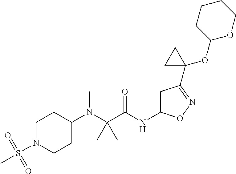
C1N(S(C)(=O)=O)CCC(N(C(C(NC2=CC(C3(OC4OCCCC4)CC3)=NO2)=O)(C)C)C)C1
